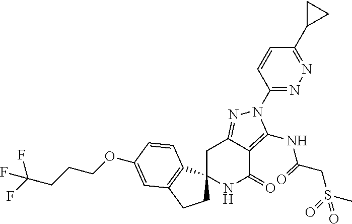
C1C2=NN(C3=NN=C(C4CC4)C=C3)C(NC(CS(=O)(C)=O)=O)=C2C(=O)NC12CCC1=C2C=CC(OCCCC(F)(F)F)=C1
